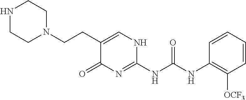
C(C1=CNC(NC(NC2=C([OCF3])C=CC=C2)=O)=NC1=O)CN1CCNCC1
